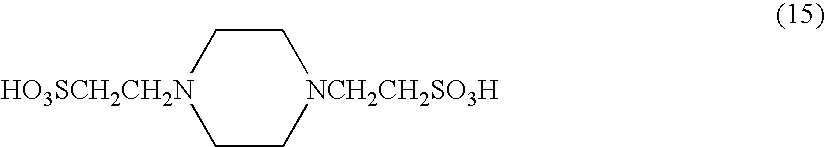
C1C[NCH2CH2SO3H]CC[HO3SCH2CH2N]1
